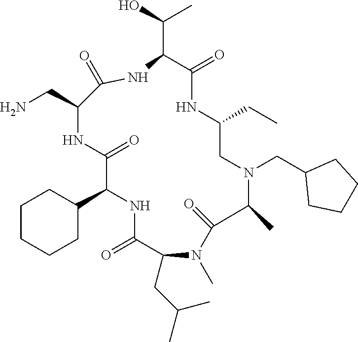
C1CCCC(C2NC(=O)C(CC(C)C)N(C)C(=O)C(C)N(CC3CCCC3)CC(CC)NC(=O)C(C(O)C)NC(=O)C(CN)NC2=O)C1
